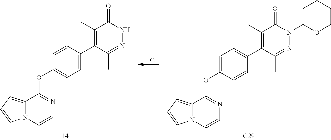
Cl.O(C1=CC=C(C2=C(C)C(=O)N(C3OCCCC3)N=C2C)C=C1)C1=NC=CN2C1=CC=C2.O(C1=CC=C(C2=C(C)C(=O)NN=C2C)C=C1)C1=NC=CN2C1=CC=C2.[C29]
